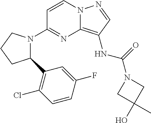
C1=CN2C(=C(NC(N3CC(O)(C)C3)=O)C=N2)N=C1N1C(C2=C(Cl)C=CC(F)=C2)CCC1
